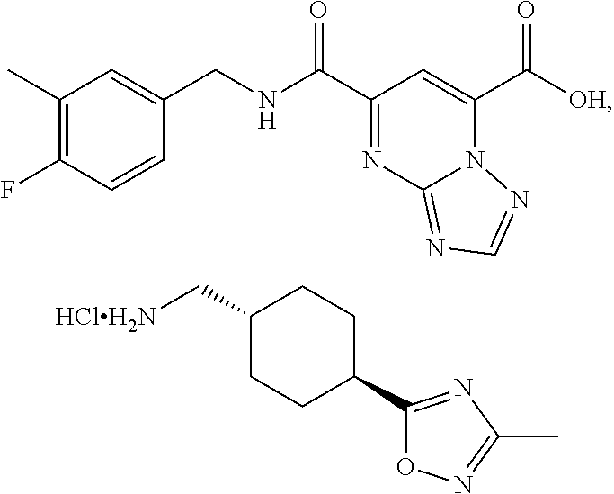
C1(C)=C(F)C=CC(CNC(C2=NC3=NC=NN3C(C([OH])=O)=C2)=O)=C1.C1(C[HClH2N])CCC(C2=NC(C)=NO2)CC1
